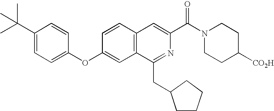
C1=CC(OC2=CC=C(C(C)(C)C)C=C2)=CC2=C1C=C(C(N1CCC([CO2H])CC1)=O)N=C2CC1CCCC1
